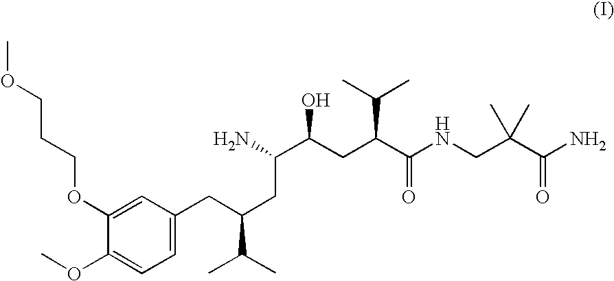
COCCCOC1=CC(CC(C(C)C)CC(C(CC(C(=O)NCC(C(=O)N)(C)C)C(C)C)O)N)=CC=C1OC
